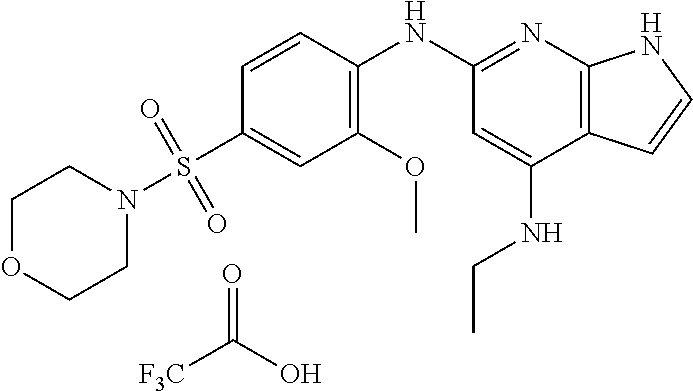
C1(S(=O)(=O)N2CCOCC2)=CC(OC)=C(NC2=NC3=C(C(NCC)=C2)C=CN3)C=C1.[F3C]C(O)=O
